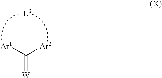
[Ar1]C([Ar2])=[W].[L3]
